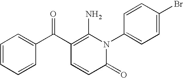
C1(=O)N(C2=CC=C(Br)C=C2)C(N)=C(C(C2=CC=CC=C2)=O)C=C1
